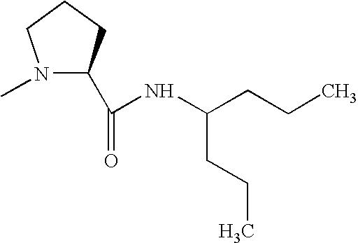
N1(C)C(C(=O)NC(CCC)CCC)CCC1
